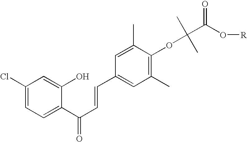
C1(Cl)=CC=C(C(C=CC2=CC(C)=C(OC(C)(C)C(O[R])=O)C(C)=C2)=O)C(O)=C1
